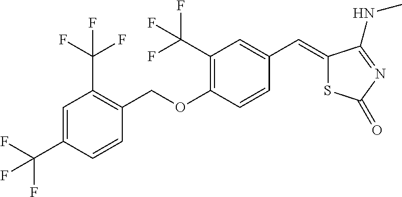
C1=C(C(F)(F)F)C=CC(COC2=C(C(F)(F)F)C=C(C=C3SC(=O)N=C3NC)C=C2)=C1C(F)(F)F
